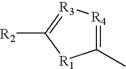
C1(C)=[R4][R3]=C([R2])[R1]1
